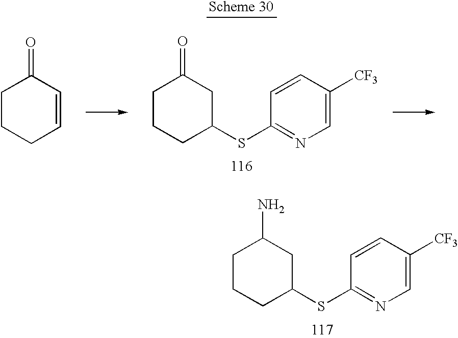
C1CCC=CC1=O.C1CCC(SC2=NC=C([CF3])C=C2)CC1=O.C1CCC(SC2=NC=C([CF3])C=C2)CC1N
